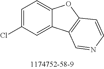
C1=C(Cl)C=C2C(=C1)OC1=C2C=NC=C1
